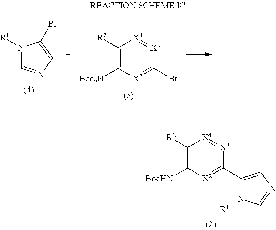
C1([R2])=C([BocHN])[X2]=C(C2=CN=CN2)[X3]=[X4]1.[R1].N1([R1])C=NC=C1Br.C1([R2])=C([Boc2N])[X2]=C(Br)[X3]=[X4]1
